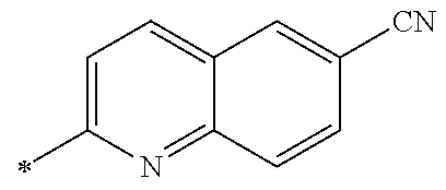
C1=C(C)N=C2C(=C1)C=C([CN])C=C2
